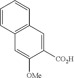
C1=CC2=C(C=C1)C=C([CO2H])C([OMe])=C2
